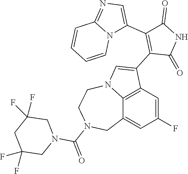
C1(C2=CN=C3N2C=CC=C3)=C(C2=CN3C4=C2C=C(F)C=C4CN(C(=O)N2CC(F)(F)CC(F)(F)C2)CC3)C(=O)NC1=O
